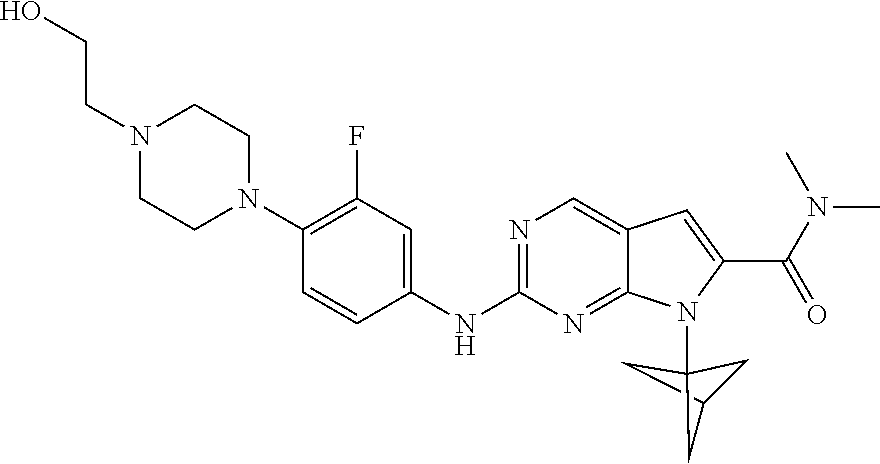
C1C2CC1(N1C3=NC(NC4=CC(F)=C(N5CCN(CCO)CC5)C=C4)=NC=C3C=C1C(N(C)C)=O)C2
